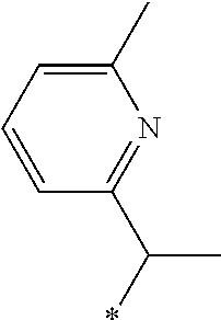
C1=C(C)N=C(C(C)*)C=C1
